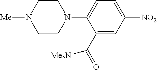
C1(C([Me2N])=O)=CC([NO2])=CC=C1N1CCN([Me])CC1
